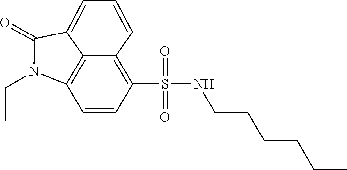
C1=CC(S(NCCCCCC)(=O)=O)=C2C=CC=C3C(=O)N(CC)C1=C23
